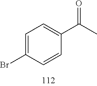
C1=C(Br)C=CC(C(C)=O)=C1
